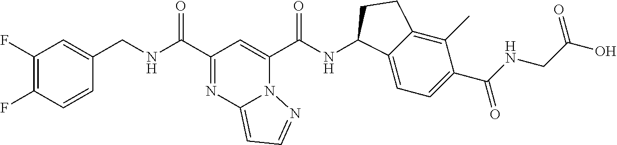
C1(F)=C(F)C=CC(CNC(C2=NC3=CC=NN3C(C(NC3C4=CC=C(C(NCC(O)=O)=O)C(C)=C4CC3)=O)=C2)=O)=C1
